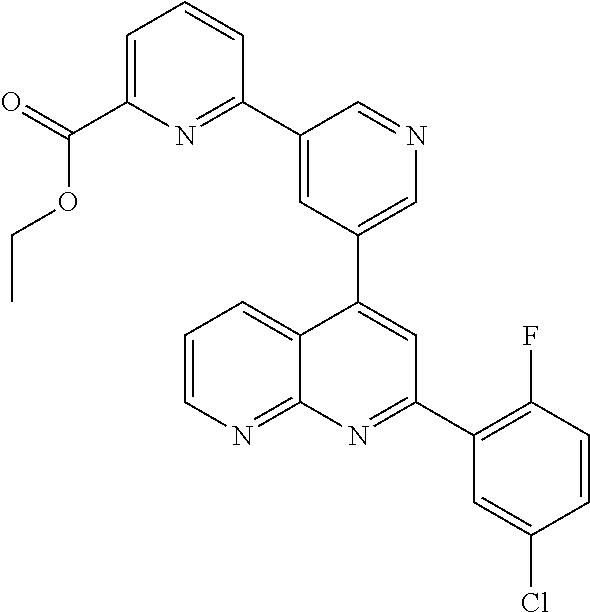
C1=C(C2=NC(C(=O)OCC)=CC=C2)C=NC=C1C1=CC(C2=C(F)C=CC(Cl)=C2)=NC2=NC=CC=C12
